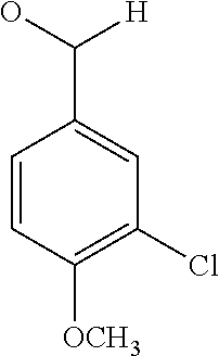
C1=CC([OCH3])=C(Cl)C=C1C([H])O
